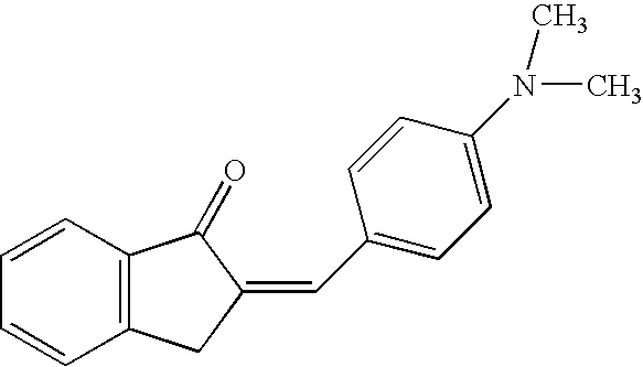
C(=C1CC2=C(C=CC=C2)C1=O)C1=CC=C(N(C)C)C=C1
